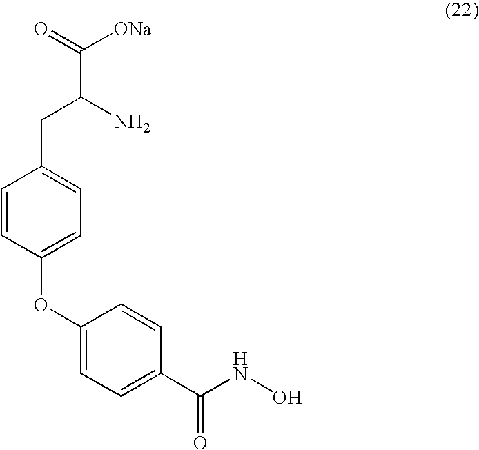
C1(OC2=CC=C(CC(C(=O)[ONa])N)C=C2)=CC=C(C(NO)=O)C=C1
